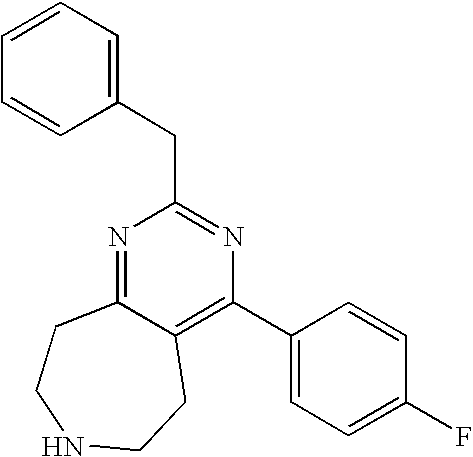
N1=C2C(=C(C3=CC=C(F)C=C3)N=C1CC1=CC=CC=C1)CCNCC2
